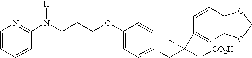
C1(N(CCCOC2=CC=C(C3C(C[CO2H])(C4=CC5=C(C=C4)OCO5)C3)C=C2)[H])=NC=CC=C1
